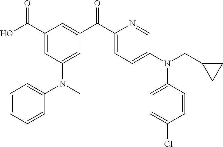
C1(C(O)=O)=CC(N(C2=CC=CC=C2)C)=CC(C(C2=CC=C(N(CC3CC3)C3=CC=C(Cl)C=C3)C=N2)=O)=C1
